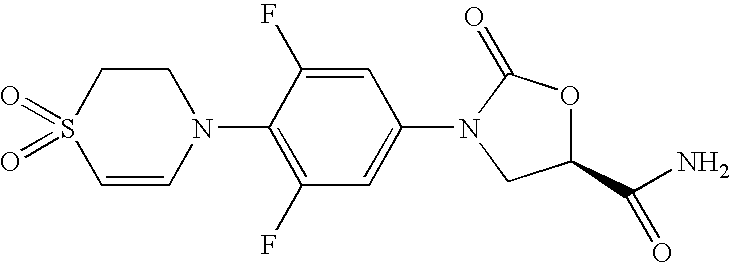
C1=C(F)C(N2CCS(=O)(=O)C=C2)=C(F)C=C1N1C(=O)OC(C(N)=O)C1
